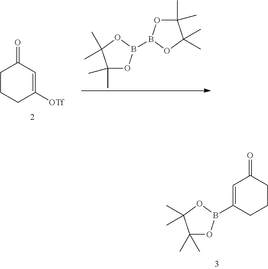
C1CCC([OTf])=CC1=O.C1(C)(C)OB(B2OC(C)(C)C(C)(C)O2)OC1(C)C.C1=C(B2OC(C)(C)C(C)(C)O2)CCCC1=O
